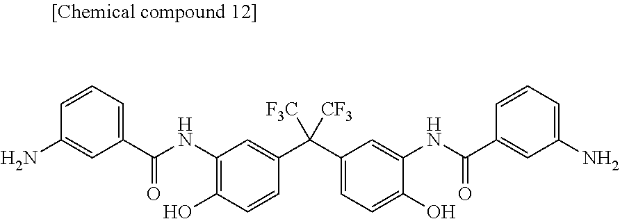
C1(C(NC2=C(O)C=CC(C(C3=CC=C(O)C(NC(C4=CC(N)=CC=C4)=O)=C3)([F3C])[CF3])=C2)=O)=CC=CC(N)=C1
